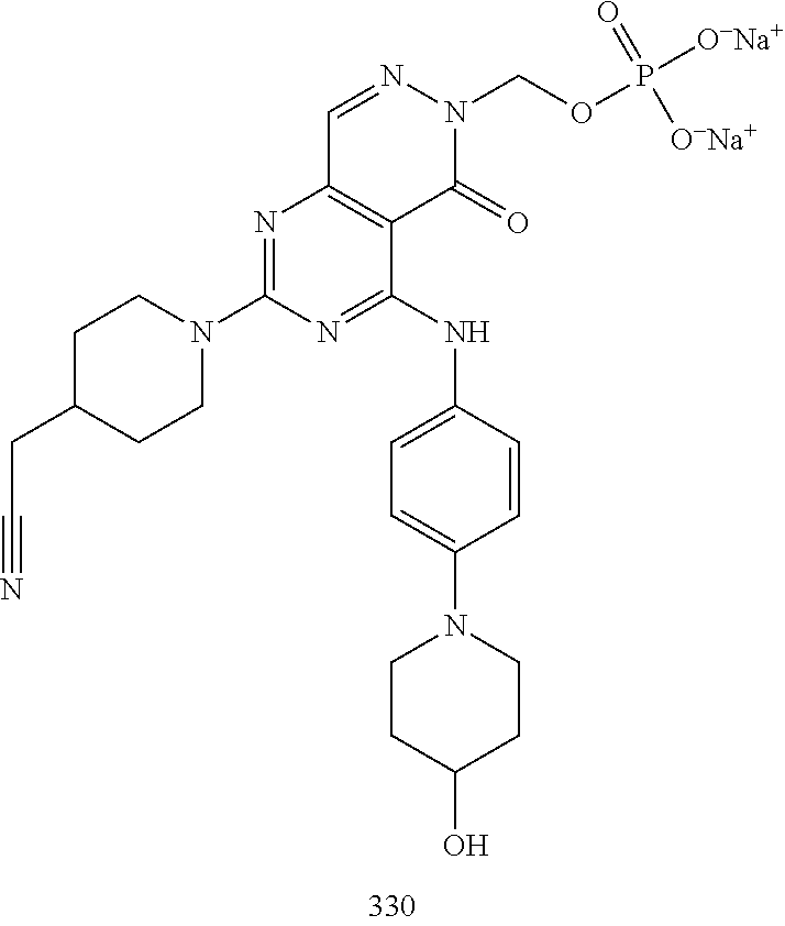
C1=NN(COP(=O)([O-Na+])[O-Na+])C(=O)C2=C1N=C(N1CCC(CC#N)CC1)N=C2NC1=CC=C(N2CCC(O)CC2)C=C1
